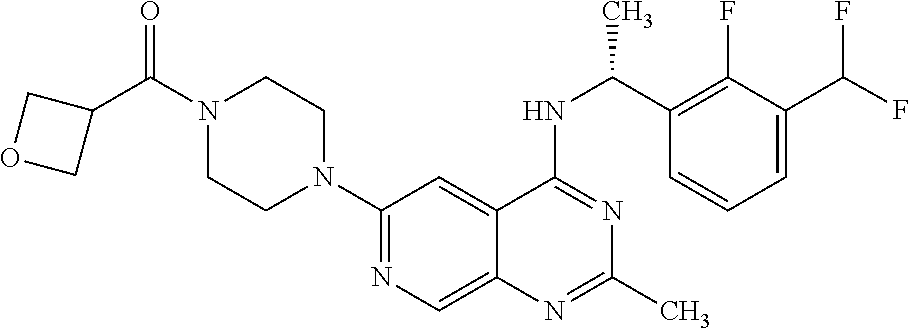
N1=C(NC(C2=C(F)C(C(F)F)=CC=C2)C)C2=CC(N3CCN(C(C4COC4)=O)CC3)=NC=C2N=C1C
